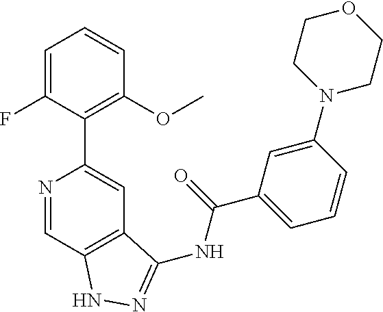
N1=CC2=C(C=C1C1=C(OC)C=CC=C1F)C(NC(C1=CC=CC(N3CCOCC3)=C1)=O)=NN2
